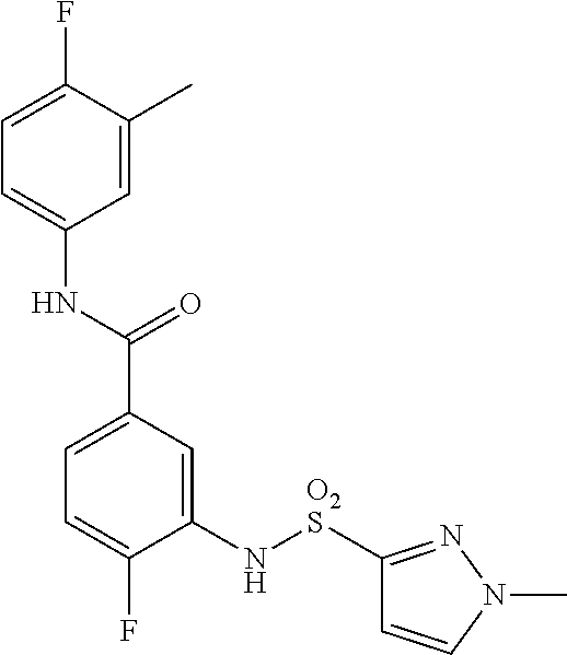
C1(N[O2S]C2=NN(C)C=C2)=CC(C(NC2=CC=C(F)C(C)=C2)=O)=CC=C1F
